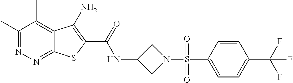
C1(C)=NN=C2C(=C1C)C(N)=C(C(=O)NC1CN(S(C3=CC=C(C(F)(F)F)C=C3)(=O)=O)C1)S2
